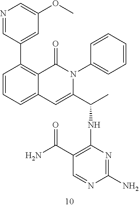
C1=CC=C2C(=C1C1=CC(OC)=CN=C1)C(=O)N(C1=CC=CC=C1)C(C(C)NC1=C(C(N)=O)C=NC(N)=N1)=C2
